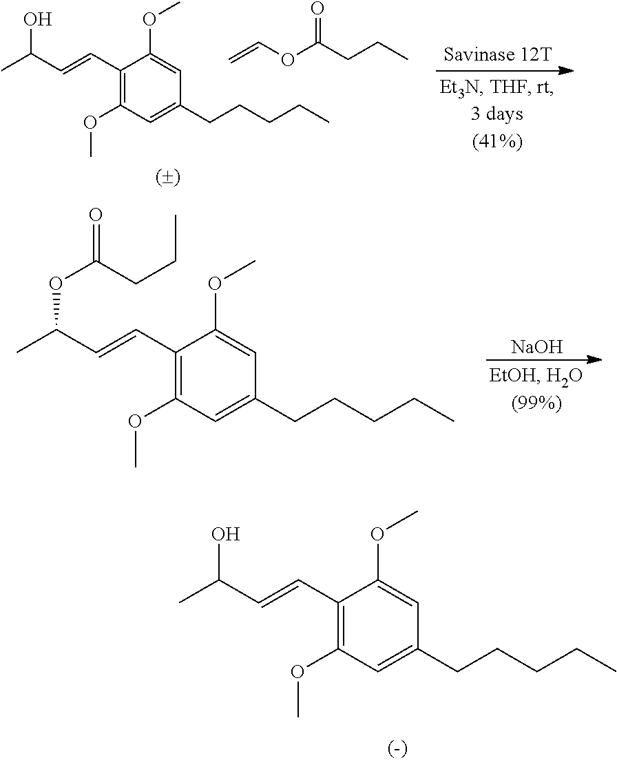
C1(C=CC(C)O)=C(OC)C=C(CCCCC)C=C1OC.C=COC(CCC)=O.C1(C=CC(C)OC(CCC)=O)=C(OC)C=C(CCCCC)C=C1OC.[NaOH].C1(C=CC(C)O)=C(OC)C=C(CCCCC)C=C1OC
